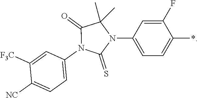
C1([NC])=CC=C(N2C(=S)N(C3=CC=C(*)C(F)=C3)C(C)(C)C2=O)C=C1[F3C]
